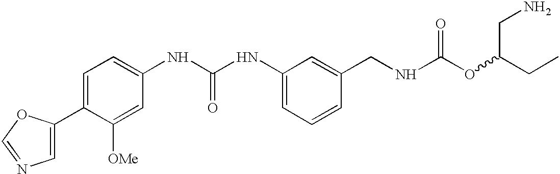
C1=C(C2=CC=C(NC(NC3=CC=CC(CNC(OC(CC)CN)=O)=C3)=O)C=C2[OMe])OC=N1
